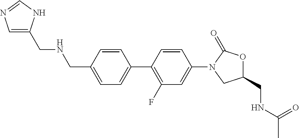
C(C1=CC=C(C2=C(F)C=C(N3CC(CNC(C)=O)OC3=O)C=C2)C=C1)NCC1=CN=CN1
